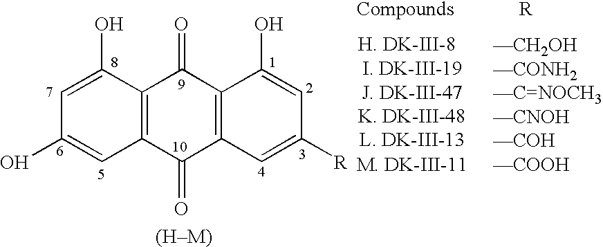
C1=C(O)C2=C(C=C1O)C(=O)C1=C(C2=O)C(O)=CC([R])=C1.[H. DK-III-8].[I. DK-III-19].[J. DK-III-47].[K. DK-III-48].[L. DK-III-13].[M. DK-III-11]
